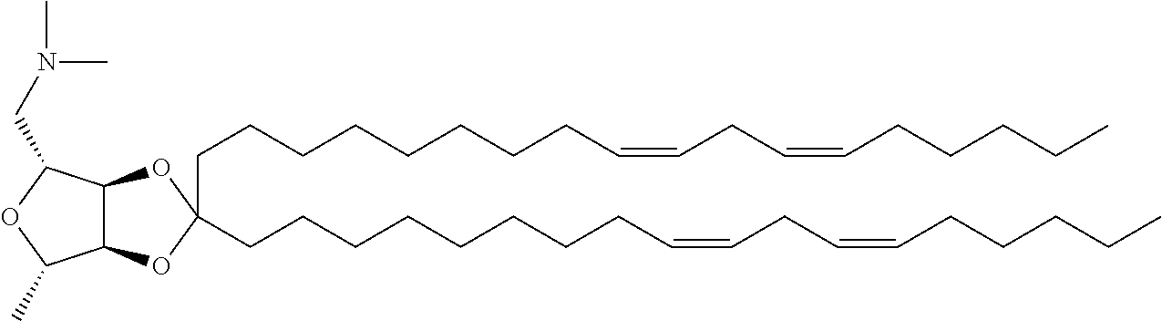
C12C(OC(CCCCCCCCC=CCC=CCCCCC)(CCCCCCCCC=CCC=CCCCCC)O1)C(C)OC2CN(C)C
